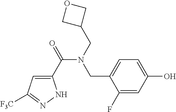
C1(C(=O)N(CC2COC2)CC2=CC=C(O)C=C2F)=CC([F3C])=NN1
